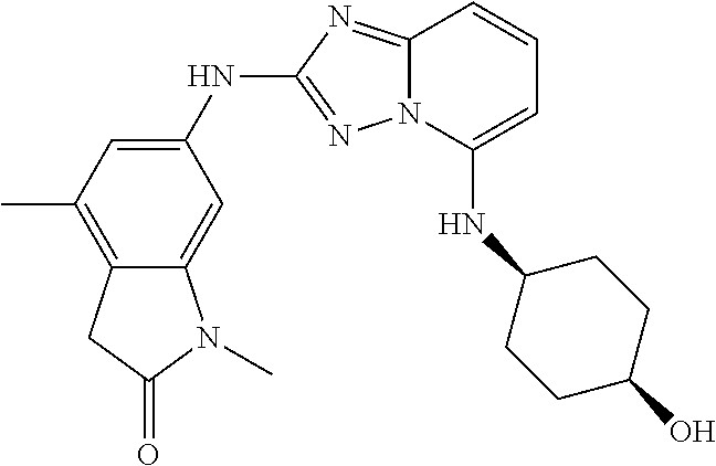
C1(C)=C2C(=CC(NC3=NN4C(=N3)C=CC=C4NC3CCC(O)CC3)=C1)N(C)C(=O)C2
